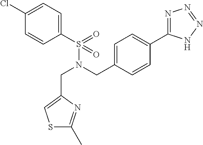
C1(Cl)=CC=C(S(N(CC2=CC=C(C3=NN=NN3)C=C2)CC2=CSC(C)=N2)(=O)=O)C=C1
